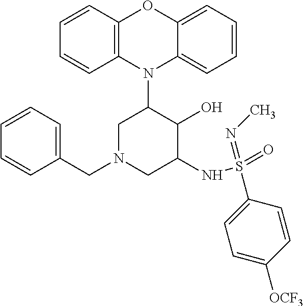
N1(C2CN(CC3=CC=CC=C3)CC(NS(=O)(=NC)C3=CC=C([OCF3])C=C3)C2O)C2=C(C=CC=C2)OC2=CC=CC=C12
